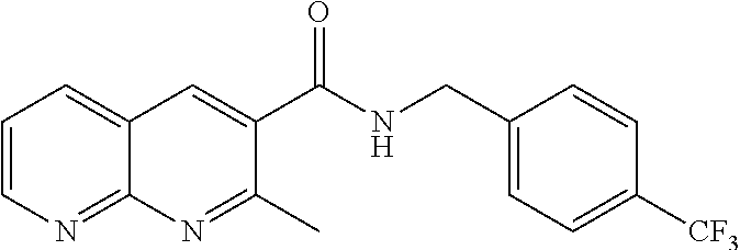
C1=CN=C2C(=C1)C=C(C(NCC1=CC=C([CF3])C=C1)=O)C(C)=N2
